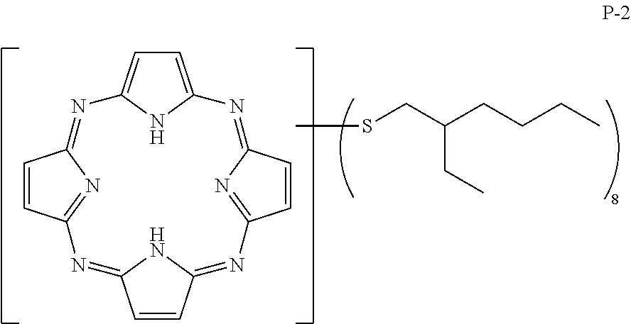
C1=C2NC(=C1)N=C1C=CC(=N1)N=C1C=CC(=NC3=NC(=N2)C=C3)N1.CSCC(CCCC)CC
